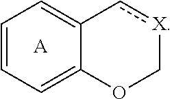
C1=CC=C2C(=C1)c[X]CO2.[A]
